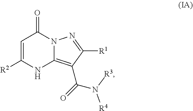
C1=C([R2])NC2=C(C(N([R3])[R4])=O)C([R1])=NN2C1=O
